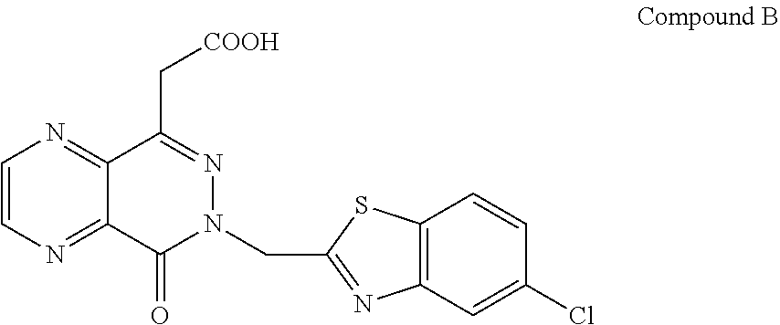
C1=CN=C2C(=N1)C(C[COOH])=NN(CC1=NC3=C(S1)C=CC(Cl)=C3)C2=O
